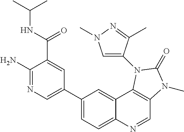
C1(N)=NC=C(C2=CC=C3C(=C2)C2=C(C=N3)N(C)C(=O)N2C2=CN(C)N=C2C)C=C1C(NC(C)C)=O
